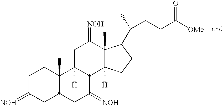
C1C(=[NOH])CC2C(C)(C1)C1([H])CC(=[NOH])C3(C)C([H])(CCC3C(C)CCC([OMe])=O)C1C(=[NOH])C2
